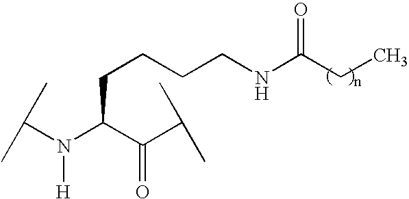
C(CCCNC(CC)=O)C(N(C(C)C)[H])C(C(C)C)=O
